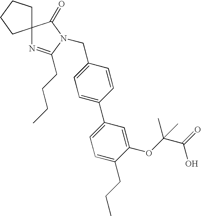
C12(CCCC1)N=C(CCCC)N(CC1=CC=C(C3=CC=C(CCC)C(OC(C(O)=O)(C)C)=C3)C=C1)C2=O
